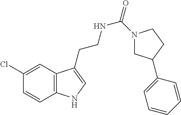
N(CCC1=CNC2=C1C=C(Cl)C=C2)C(=O)N1CC(C2=CC=CC=C2)CC1
